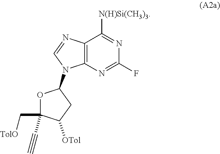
C12=C(N=C(F)N=C1[N(H)Si(CH3)3])N(C1OC(C[TolO])(C#C)C([OTol])C1)C=N2
